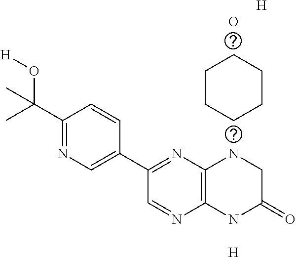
[H].C1(C(C)(O[H])C)=NC=C(C2=NC3=C(N=C2)NC(=O)CN3)C=C1.[H].O.C1CCCCC1
